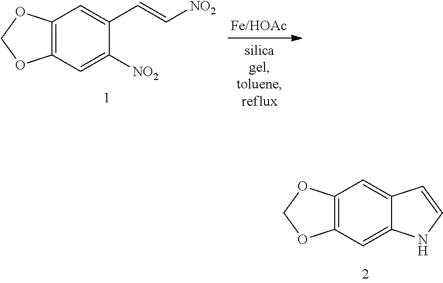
C12=C(C=C3C(=C1)C=CN3)OCO2.C12=C(C=C([NO2])C(C=C[NO2])=C1)OCO2
